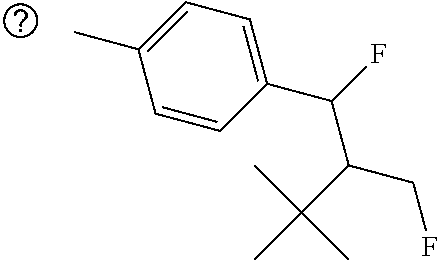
C1(C)=CC=C(C(F)C(C(C)(C)C)CF)C=C1
